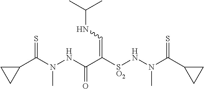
C1(C(N(NC(C([SO2]NN(C(C2CC2)=S)C)=CNC(C)C)=O)C)=S)CC1
